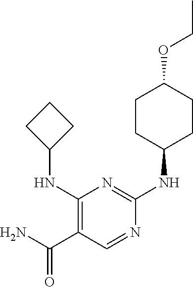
C1(NC2CCC2)=C(C(N)=O)C=NC(NC2CCC(OCC)CC2)=N1
